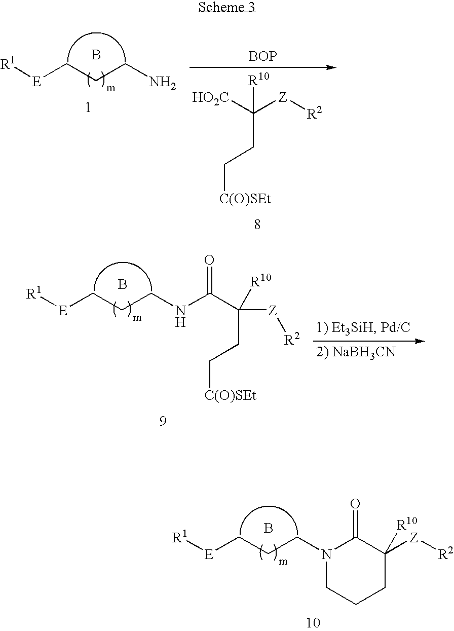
[R1][E]CCCN1CCCC([Z][R2])([R10])C1=O.B.[R1][E]CCCN.B.[HO2C]C([Z][R2])([R10])CC[C(O)SEt].[BOP].[R1][E]CCCNC(C([Z][R2])([R10])CC[C(O)SEt])=O.B
